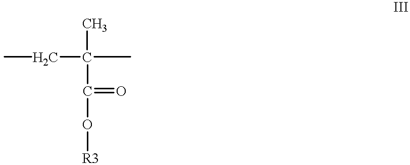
CCC(C)(C(O[R3])=O)C
